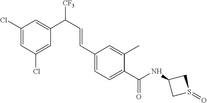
C1(Cl)=CC(Cl)=CC(C([CF3])C=CC2=CC=C(C(NC3CS(=O)C3)=O)C(C)=C2)=C1
